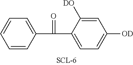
C1(C(C2=CC=C([OD])C=C2[OD])=O)=CC=CC=C1
